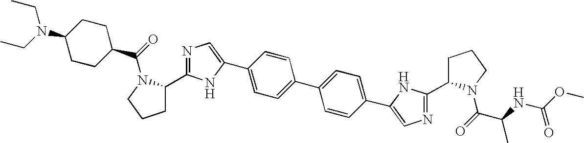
C1=CC(C2=CN=C(C3CCCN3C(C(NC(OC)=O)C)=O)N2)=CC=C1C1=CC=C(C2=CN=C(C3CCCN3C(C3CCC(N(CC)CC)CC3)=O)N2)C=C1
